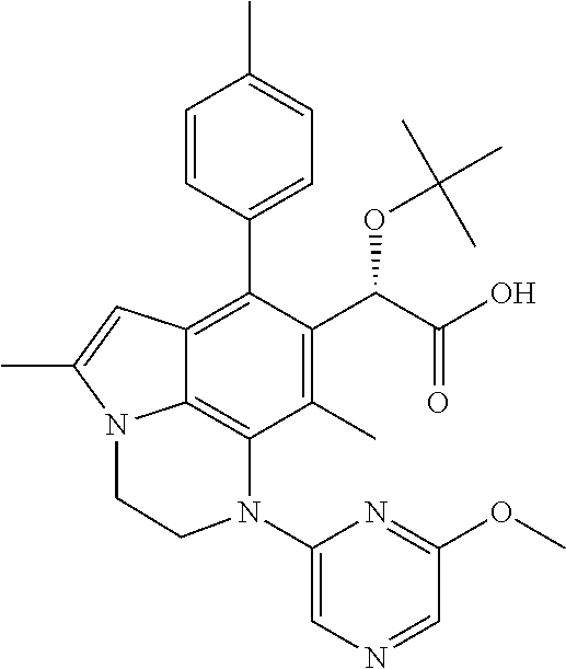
C1=CC(C2=C3C4=C(C(C)=C2C(C(O)=O)OC(C)(C)C)N(C2=CN=CC(OC)=N2)CCN4C(C)=C3)=CC=C1C
